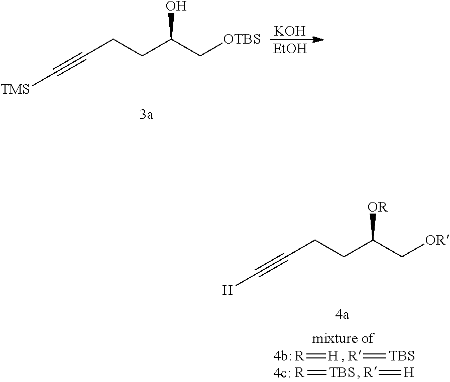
C(CCC(C[OTBS])O)#C[TMS].[KOH].[EtOH].C(CCC(C[OR])[OR])#C[H].[R]=[H].[R]=[TBS].[R]=[TBS].[R]=[H]
